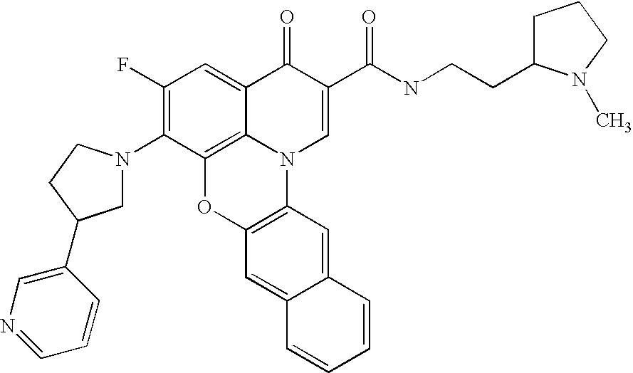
C1(F)=C(N2CC(C3=CN=CC=C3)CC2)C2=C3C(=C1)C(=O)C(C(=O)NCCC1CCCN1C)=CN3C1=C(O2)C=C2C(=C1)C=CC=C2
